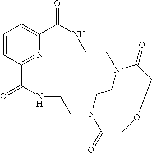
C1=CC2=NC(=C1)C(=O)NCCN1C(=O)COCC(=O)N(CCNC2=O)CC1
